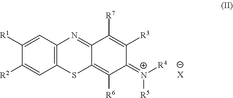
C1([R1])=CC2=C(C=C1[R2])SC1=C([R6])C(=[N+]([R4])[R5])C([R3])=C([R7])C1=N2.[X]
